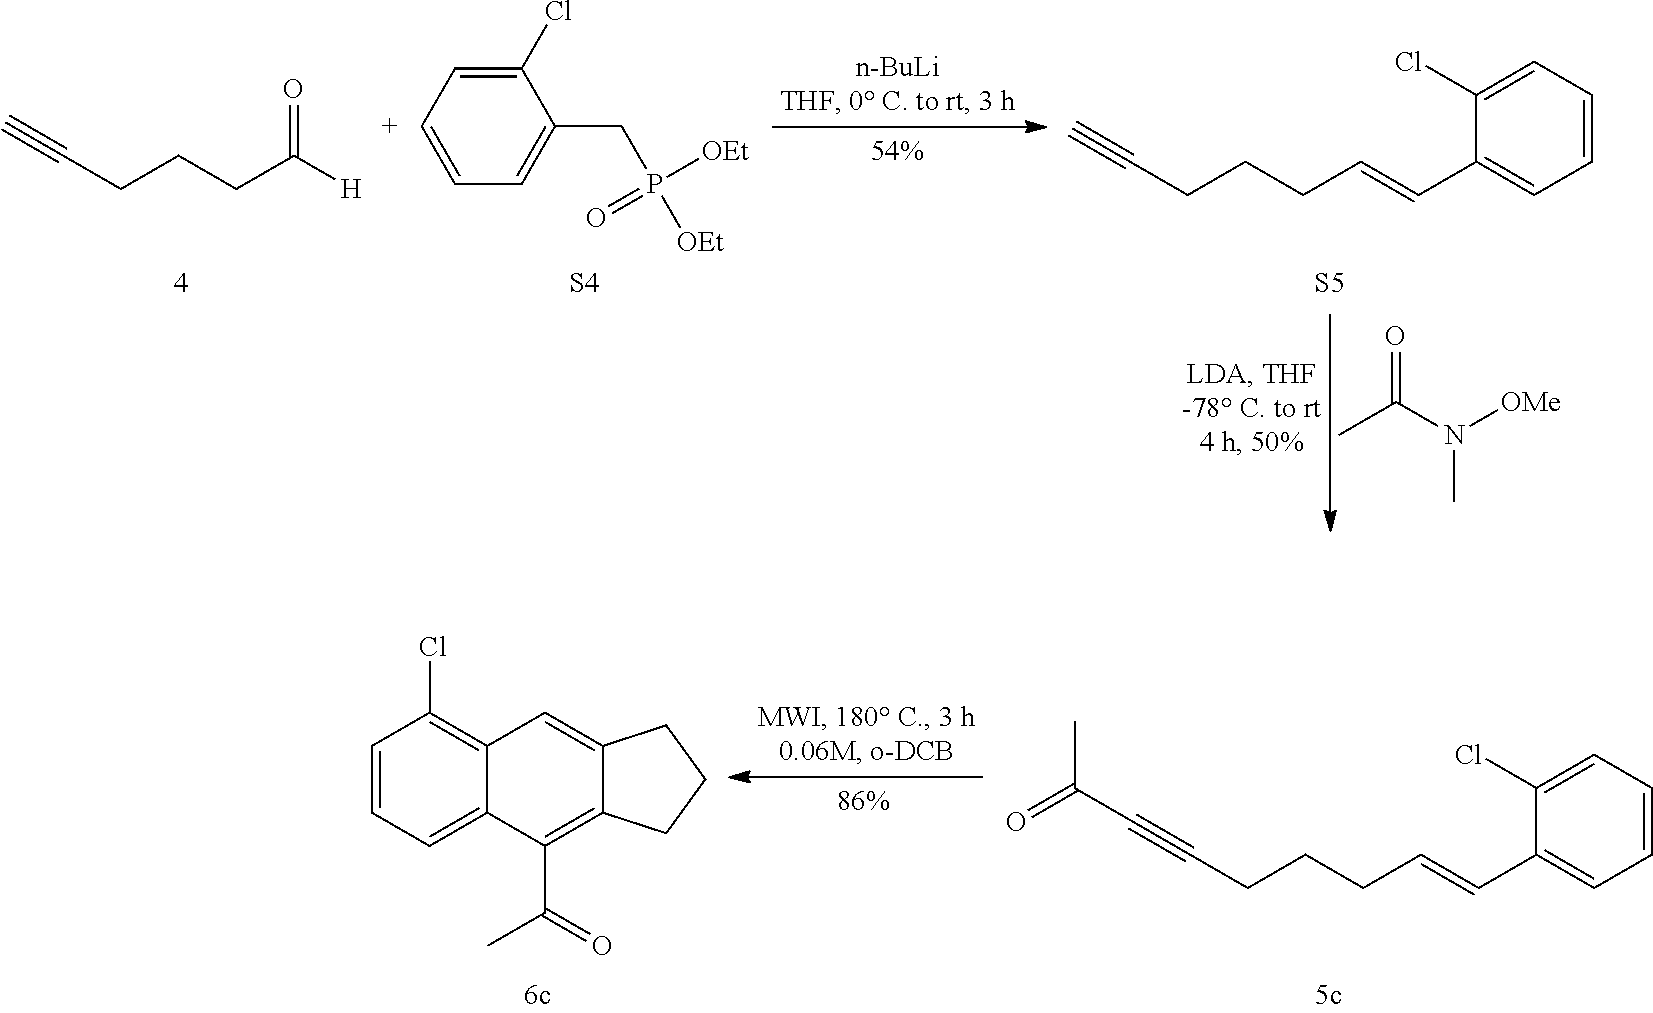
C#CCCCC([H])=O.[OEt]P(CC1=CC=[C+]C=C1Cl)(=O)[OEt].C#CCCCC=CC1=CC=CC=C1Cl.[S4].[S5].O=C(N([OMe])C)C.C(#CCCCC=CC1=CC=CC=C1Cl)C(=O)C.C12=CC3=C(Cl)C=CC=C3C(C(C)=O)=C1CCC2
